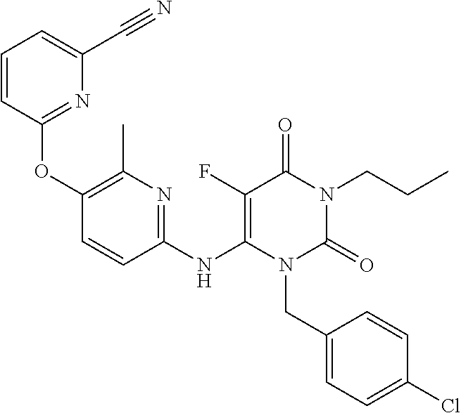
C1(OC2=NC(C#N)=CC=C2)=C(C)N=C(NC2=C(F)C(=O)N(CCC)C(=O)N2CC2=CC=C(Cl)C=C2)C=C1
